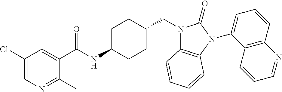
C1(Cl)=CN=C(C)C(C(NC2CCC(CN3C4=C(N(C5=CC=CC6=C5C=CC=N6)C3=O)C=CC=C4)CC2)=O)=C1
